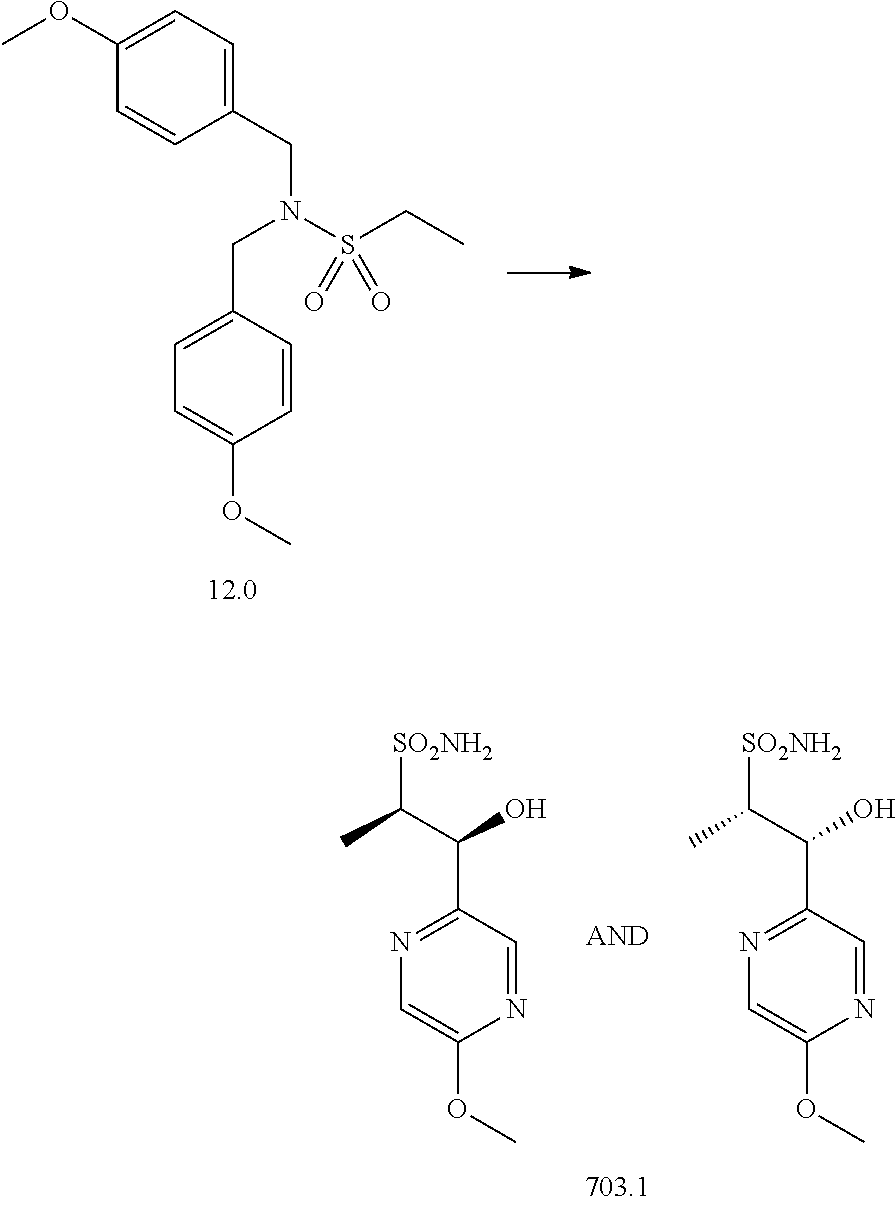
C1=C(OC)C=CC(CN(CC2=CC=C(OC)C=C2)S(CC)(=O)=O)=C1.C1=C(OC)N=CC(C(C(C)[SO2NH2])O)=N1.C1=C(OC)N=CC(C(C(C)[SO2NH2])O)=N1
